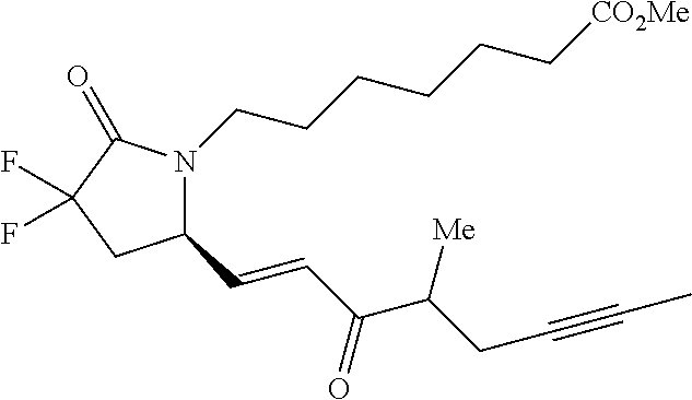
C1(C=CC(C(CC#CC)[Me])=O)N(CCCCCC[CO2Me])C(=O)C(F)(F)C1
